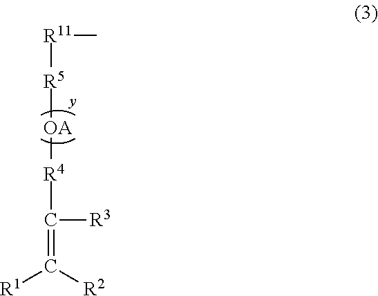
[R11]([R5][OA][R4]C([R3])=C([R2])[R1])C
